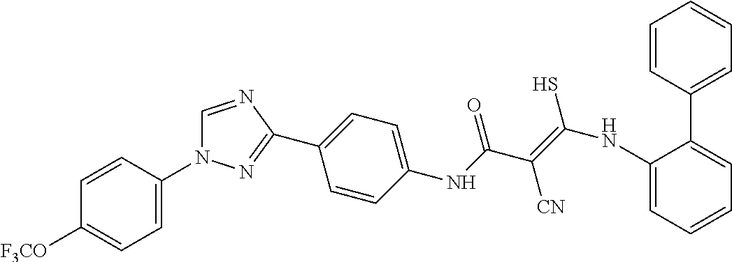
C1=C(N2C=NC(C3=CC=C(NC(C(=C(NC4=CC=CC=C4C4=CC=CC=C4)S)[CN])=O)C=C3)=N2)C=CC([F3CO])=C1
